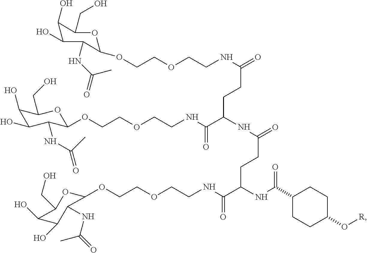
C(COCCOC1OC(CO)C(O)C(O)C1NC(C)=O)NC(CCC(C(NCCOCCOC1OC(CO)C(O)C(O)C1NC(C)=O)=O)NC(CCC(NC(C1CCC(O[R])CC1)=O)C(NCCOCCOC1OC(CO)C(O)C(O)C1NC(C)=O)=O)=O)=O
